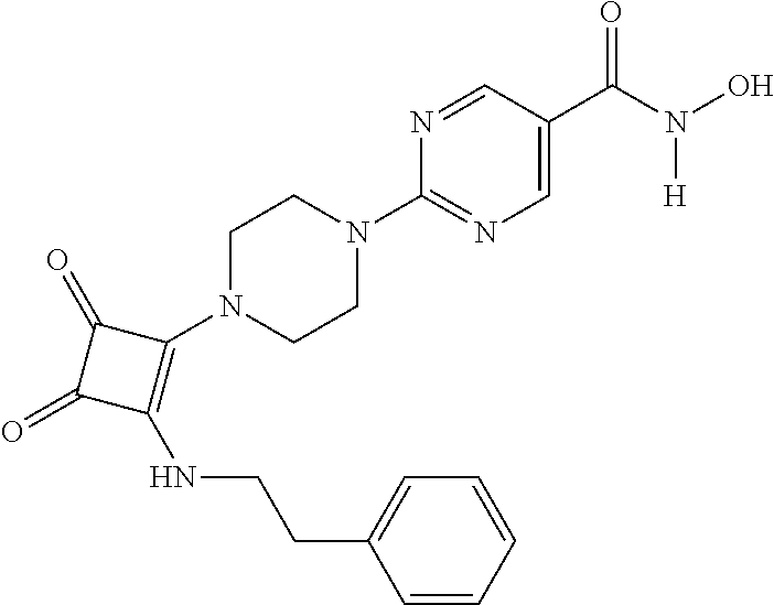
C1(N2CCN(C3=NC=C(C(N(O)[H])=O)C=N3)CC2)=C(NCCC2=CC=CC=C2)C(=O)C1=O
